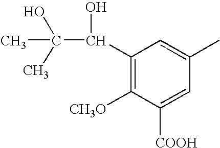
C1(C(O)C(O)(C)C)=C([CH3O])C([COOH])=CC(C)=C1
